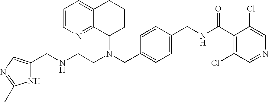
N(CC1=CC=C(CNC(C2=C(Cl)C=NC=C2Cl)=O)C=C1)(C1CCCC2=CC=CN=C12)CCNCC1=CN=C(C)N1
